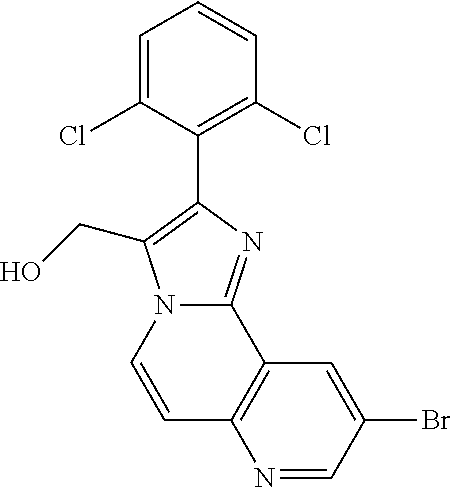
N1=CC(Br)=CC2=C1C=CN1C2=NC(C2=C(Cl)C=CC=C2Cl)=C1CO
